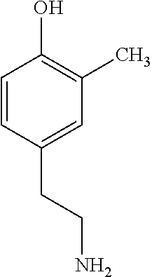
C1(O)=C(C)C=C(CCN)C=C1
